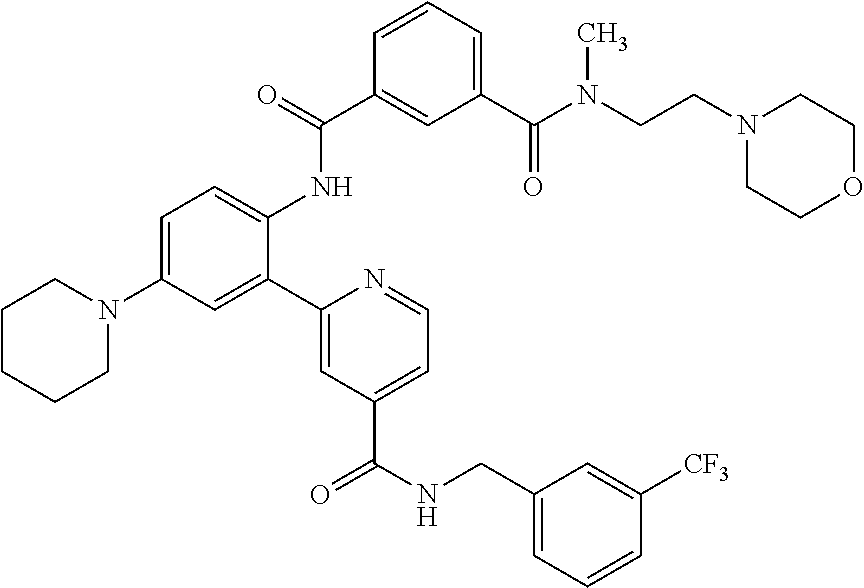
C1=C(N2CCCCC2)C=C(C2=CC(C(NCC3=CC=CC([CF3])=C3)=O)=CC=N2)C(NC(C2=CC(C(N(C)CCN3CCOCC3)=O)=CC=C2)=O)=C1
